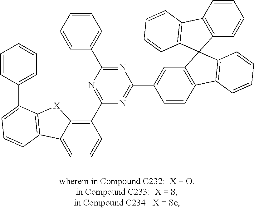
C1=C2C(=C(C3=NC(C4=CC=CC=C4)=NC(C4=CC5=C(C=C4)C4=C(C=CC=C4)C54C5=C(C=CC=C5)C5=C4C=CC=C5)=N3)C=C1)[X]C1=C2C=CC=C1C1=CC=CC=C1
